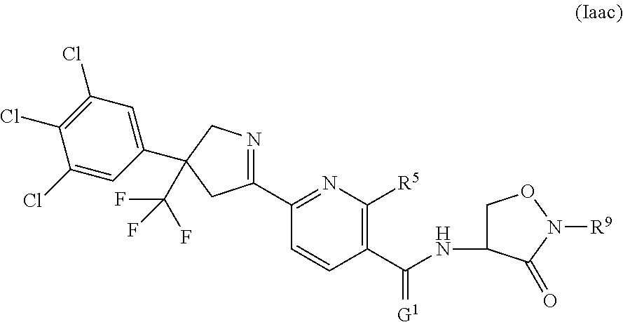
C1(C2=NC([R5])=C(C(=[G1])NC3CON([R9])C3=O)C=C2)=NCC(C2=CC(Cl)=C(Cl)C(Cl)=C2)(C(F)(F)F)C1
